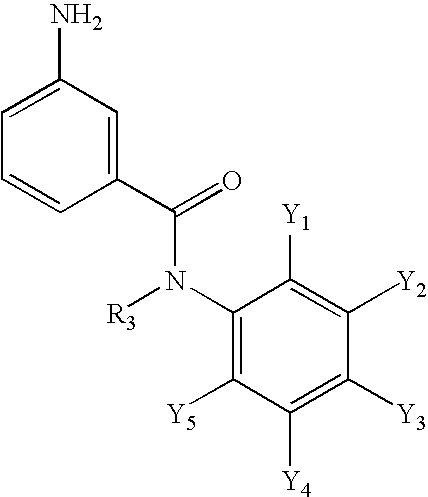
C1(N([R3])C(C2=CC(N)=CC=C2)=O)=C([Y5])C([Y4])=C([Y3])C([Y2])=C1[Y1]
